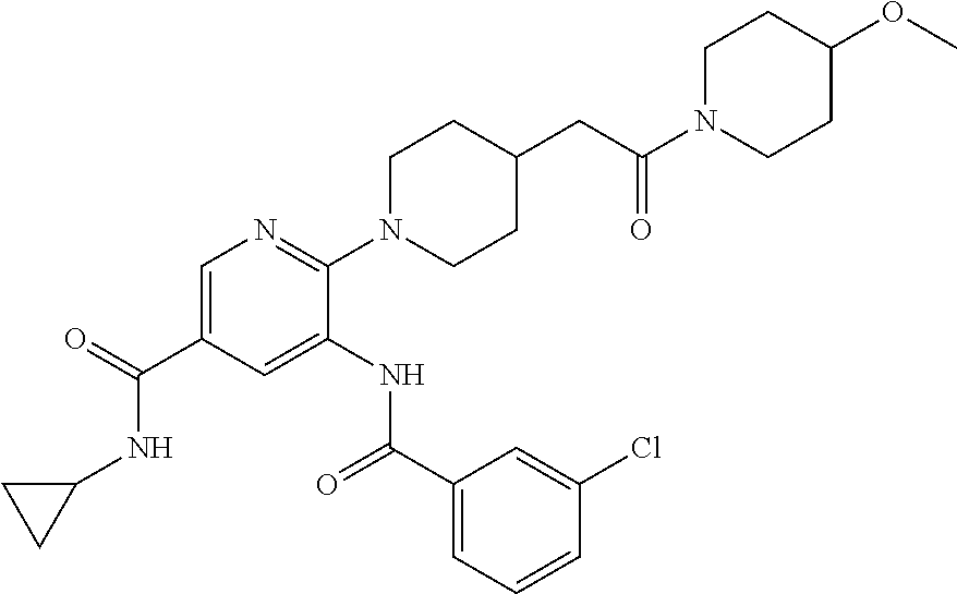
C1=C(C(=O)NC2CC2)C=C(NC(C2=CC=CC(Cl)=C2)=O)C(N2CCC(CC(=O)N3CCC(OC)CC3)CC2)=N1
